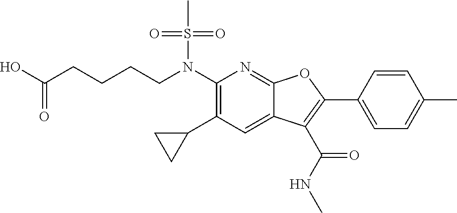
N(C1=C(C2CC2)C=C2C(=N1)OC(C1=CC=C(C)C=C1)=C2C(NC)=O)(S(C)(=O)=O)CCCCC(O)=O
